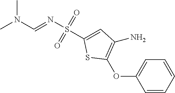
C1=CC=CC=C1OC1=C(N)C=C(S(N=CN(C)C)(=O)=O)S1
